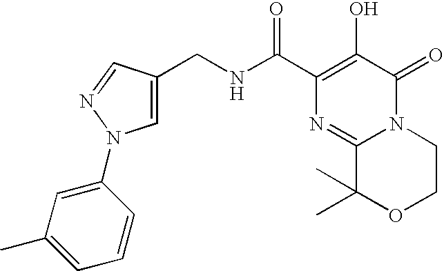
C1=C(CNC(C2=C(O)C(=O)N3C(=N2)C(C)(C)OCC3)=O)C=NN1C1=CC(C)=CC=C1
